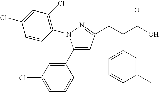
C1(C2=CC(CC(C(O)=O)C3=CC=CC(C)=C3)=NN2C2=C(Cl)C=C(Cl)C=C2)=CC(Cl)=CC=C1
